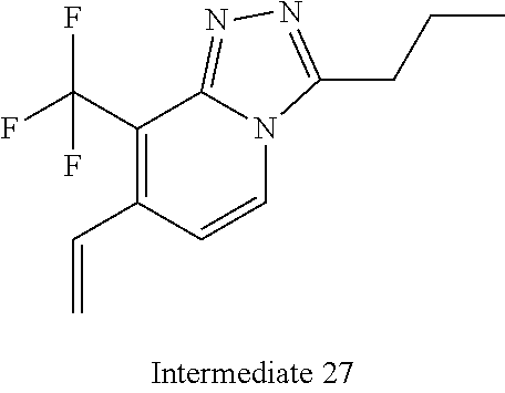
C1(C(F)(F)F)=C(C=C)C=CN2C1=NN=C2CCC
